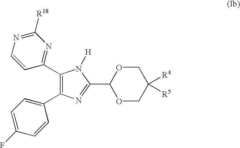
C1(C2=NC([R18])=NC=C2)=C(C2=CC=C(F)C=C2)N=C(C2OCC([R4])([R5])CO2)N1[H]
